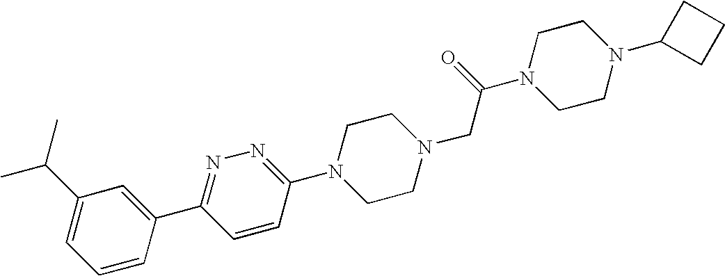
N1=C(C2=CC(C(C)C)=CC=C2)C=CC(N2CCN(CC(N3CCN(C4CCC4)CC3)=O)CC2)=N1
